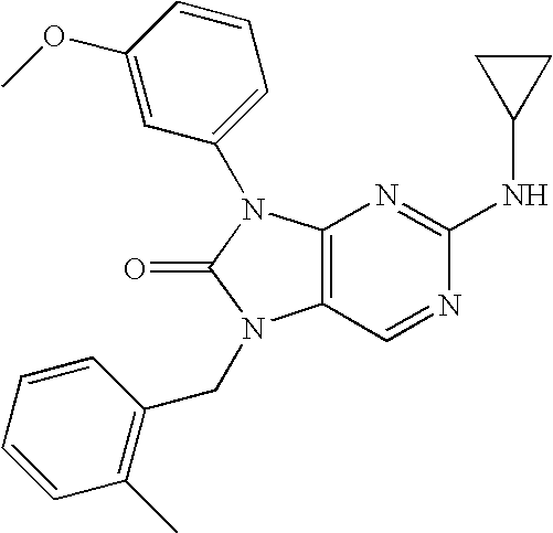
C12=C(C=NC(NC3CC3)=N1)N(CC1=C(C)C=CC=C1)C(=O)N2C1=CC=CC(OC)=C1
